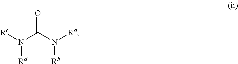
N(C(=O)N([Rb])[Ra])([Rd])[Rc]
